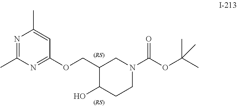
N1=C(C)N=C(OCC2C(O)CCN(C(OC(C)(C)C)=O)C2)C=C1C
